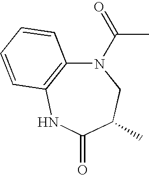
N1(C(C)=O)C2=C(NC(=O)C(C)C1)C=CC=C2
